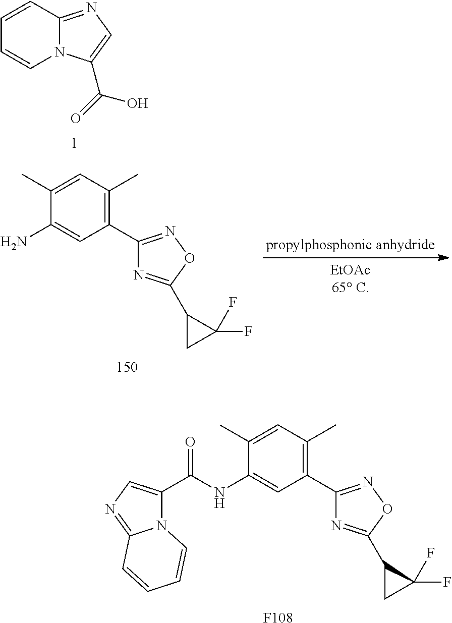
C1=CC2=NC=C(C(=O)O)N2C=C1.C1(C2=NOC(C3CC3(F)F)=N2)=C(C)C=C(C)C(N)=C1.C1(C2=NOC(C3CC3(F)F)=N2)=C(C)C=C(C)C(NC(=O)C2=CN=C3N2C=CC=C3)=C1.[F108]
